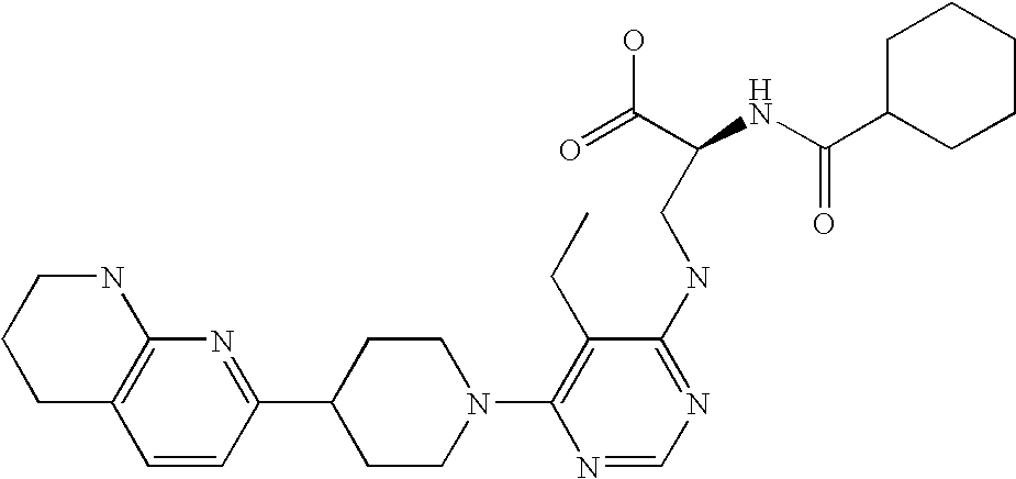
C1=CC(C2CCN(C3=C(CC)C(NCC(NC(C4CCCCC4)=O)C(=O)O)=NC=N3)CC2)=NC2=C1CCCN2
